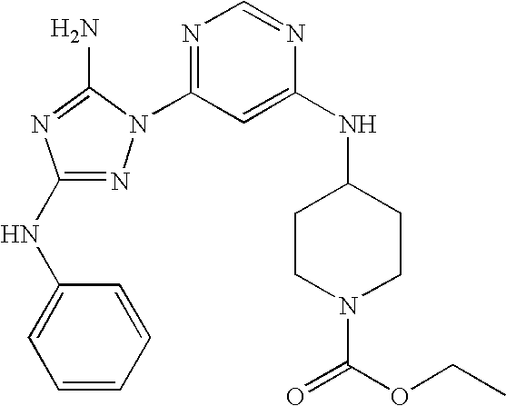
N1=C(NC2=CC=CC=C2)N=C(N)N1C1=NC=NC(NC2CCN(C(OCC)=O)CC2)=C1
